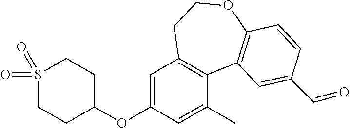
S1(=O)(=O)CCC(OC2=CC3=C(C(C)=C2)C2=C(OCC3)C=CC(C=O)=C2)CC1
